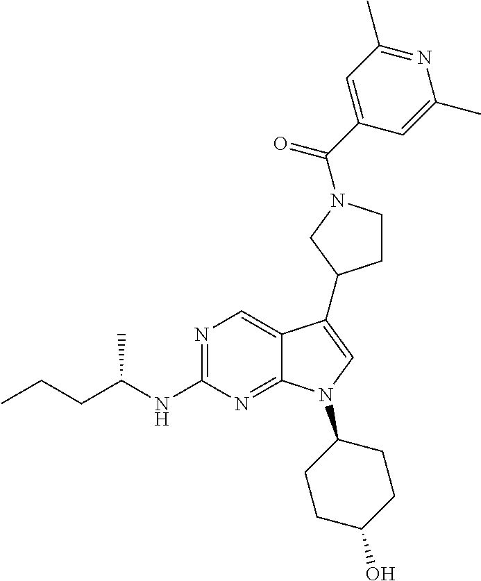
N1=C(NC(CCC)C)N=C2C(=C1)C(C1CCN(C(C3=CC(C)=NC(C)=C3)=O)C1)=CN2C1CCC(O)CC1
